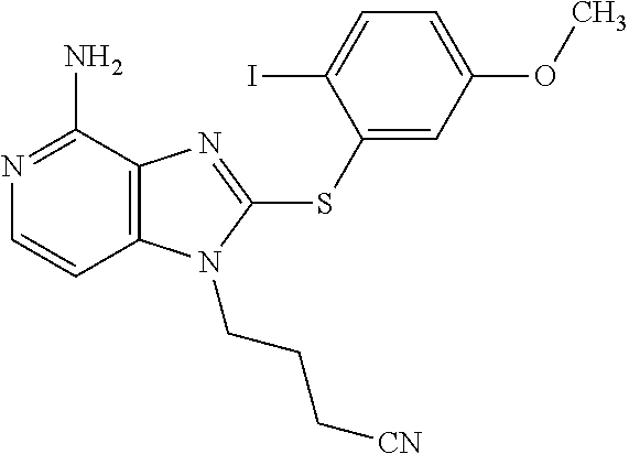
N1=C(N)C2=C(C=C1)N(CCC[CN])C(SC1=CC(OC)=CC=C1I)=N2
